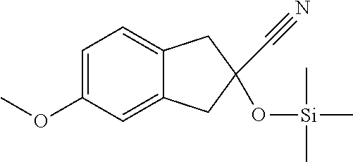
C1=C(OC)C=C2C(=C1)CC(C#N)(O[Si](C)(C)C)C2
